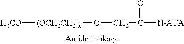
[H3CO][(OCH2CH2)n]OCC([N-ATA])=O
